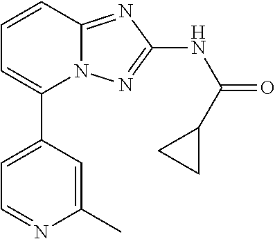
C1(C2=CC=NC(C)=C2)=CC=CC2=NC(NC(=O)C3CC3)=NN12
